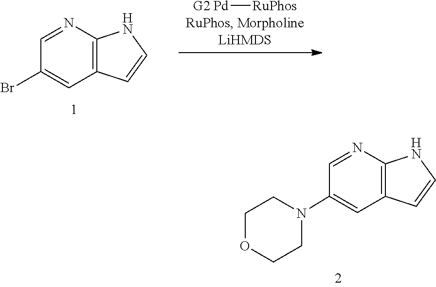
C1(Br)=CC2=C(N=C1)NC=C2.[G2 Pd][RuPhos].C1COCCN1C1=CC2=C(N=C1)NC=C2
